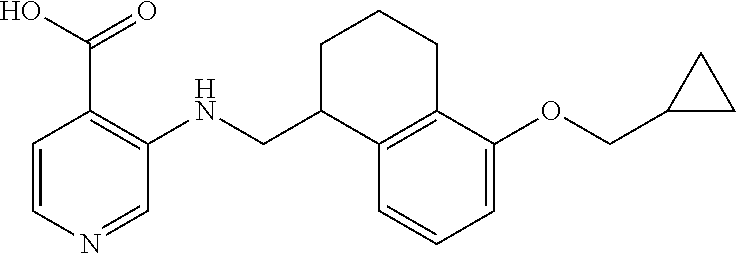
C1C(CNC2=C(C(O)=O)C=CN=C2)C2=C(CC1)C(OCC1CC1)=CC=C2
